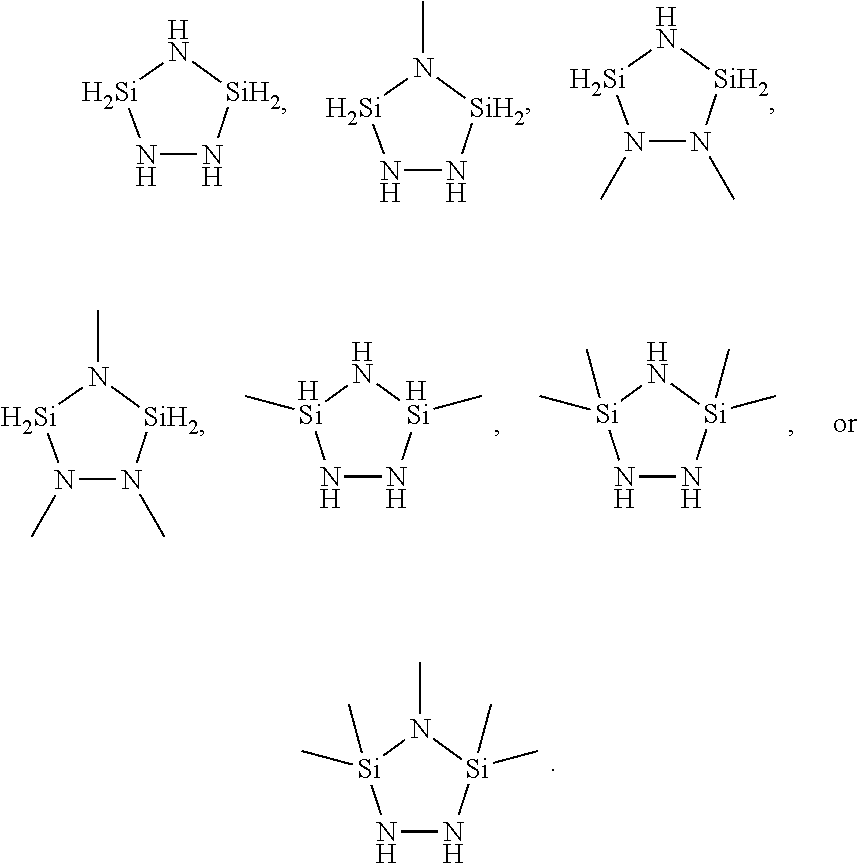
N1N[Si](C)(C)N(C)[Si]1(C)C.N1N[Si]N[Si]1.N1N[Si]N(C)[Si]1.N1(C)N(C)[Si]N[Si]1.N1N[HSi](C)N[HSi]1C.N1N[Si](C)(C)N[Si]1(C)C.N1(C)N(C)[Si]N(C)[Si]1
